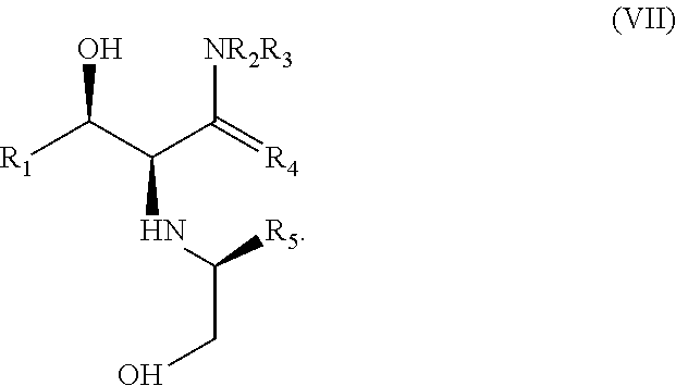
[R1]C(C(C(=[R4])[NR2R3])NC(CO)[R5])O
